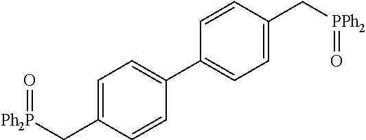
C1=C(C[Ph2P]=O)C=CC(C2=CC=C(C[PPh2]=O)C=C2)=C1
